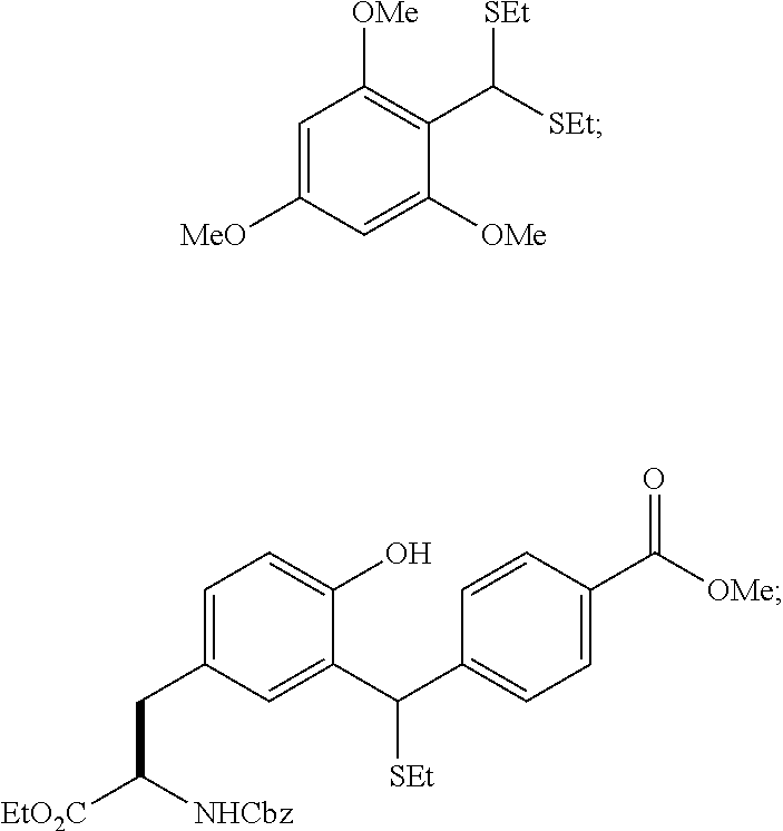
C1=C([MeO])C=C([OMe])C(C([SEt])[SEt])=C1[OMe].C1=C(CC([EtO2C])[NHCbz])C=C(C(C2=CC=C(C([OMe])=O)C=C2)[SEt])C(O)=C1
